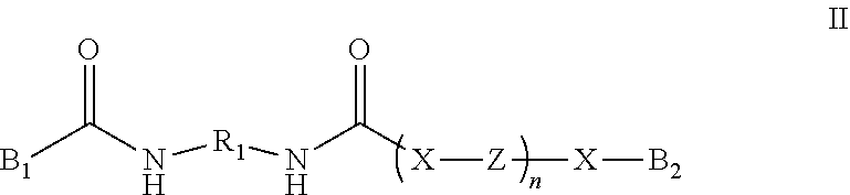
[B1]C(N[R1]NC([X][Z][X][B2])=O)=O
